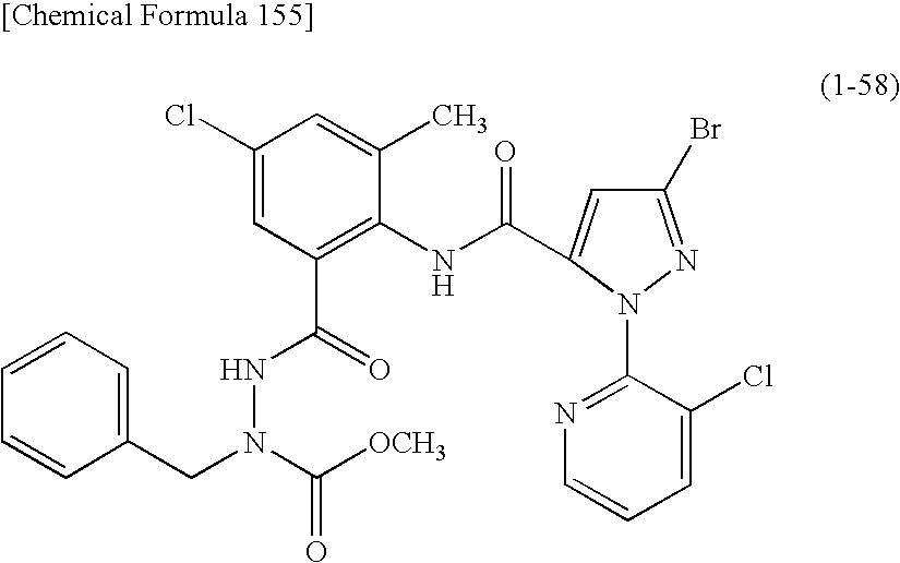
C1(Cl)=CC(C(=O)NN(C([OCH3])=O)CC2=CC=CC=C2)=C(NC(=O)C2=CC(Br)=NN2C2=NC=CC=C2Cl)C(C)=C1
